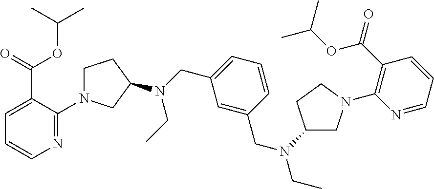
C(N(C1CN(C2=C(C(=O)OC(C)C)C=CC=N2)CC1)CC)C1=CC(CN(CC)C2CN(C3=NC=CC=C3C(=O)OC(C)C)CC2)=CC=C1
